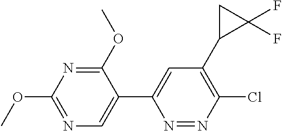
N1=C(OC)C(C2=CC(C3CC3(F)F)=C(Cl)N=N2)=CN=C1OC
